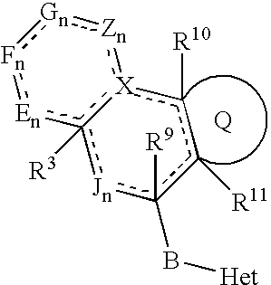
[Zn]1:[Gn]:[Fn]:[En]c2([R3])[X]:1c([R10])c([R11])c(B[Het])([R9])[Jn]2
